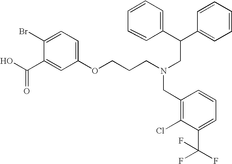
OC(C1=CC(OCCCN(CC(C2=CC=CC=C2)C2=CC=CC=C2)CC2=C(Cl)C(C(F)(F)F)=CC=C2)=CC=C1Br)=O
